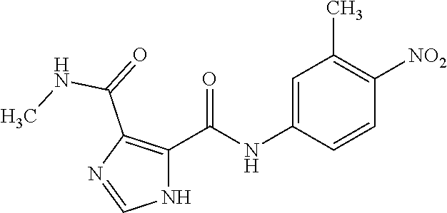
C1=C(NC(C2=C(C(NC)=O)N=CN2)=O)C=CC([NO2])=C1C
